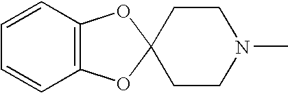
C12=C(C=CC=C1)OC1(O2)CCN(C)CC1
